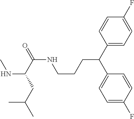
C1=CC(C(C2=CC=C(F)C=C2)CCCNC(=O)C(NC)CC(C)C)=CC=C1F
